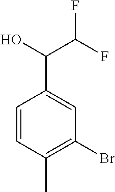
C1=CC(C)=C(Br)C=C1C(O)C(F)F
